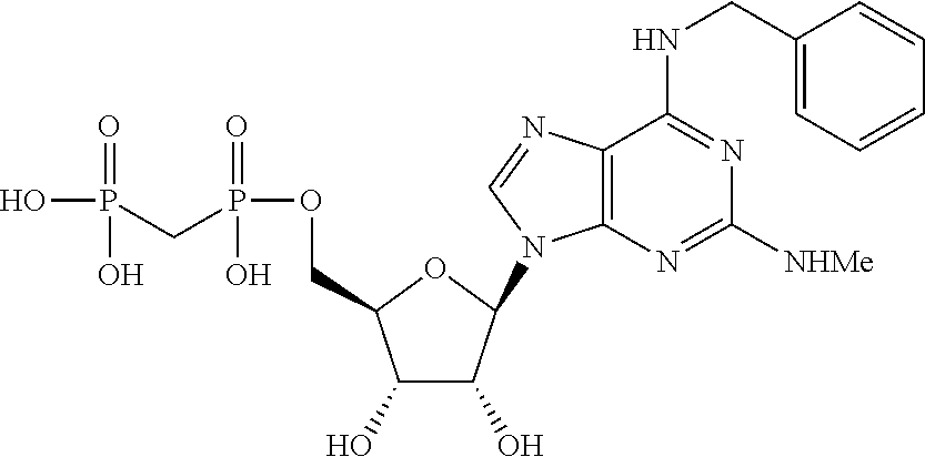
C1(O)C(O)C(N2C3=C(N=C2)C(NCC2=CC=CC=C2)=NC([NHMe])=N3)OC1COP(CP(O)(=O)O)(=O)O
